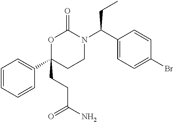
C1=CC=CC(C2(CCC(N)=O)CCN(C(C3=CC=C(Br)C=C3)CC)C(=O)O2)=C1
